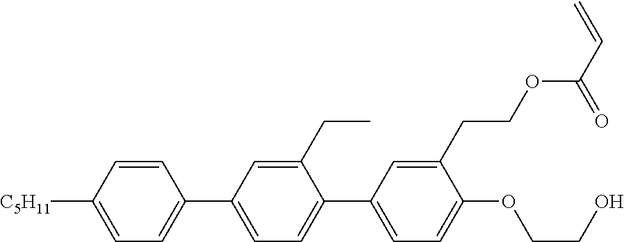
C1=CC([C5H11])=CC=C1C1=CC=C(C2=CC=C(OCCO)C(CCOC(C=C)=O)=C2)C(CC)=C1
